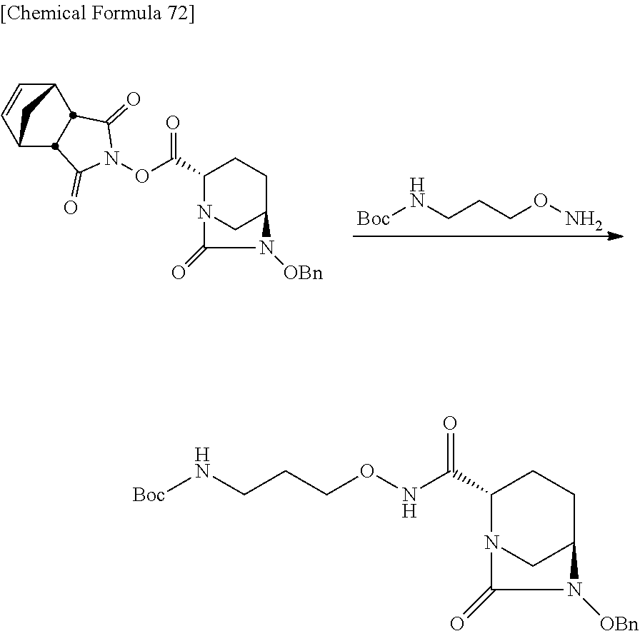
C1(C(ON2C(=O)C3C4C=CC(C3C2=O)C4)=O)N2CC(CC1)N([OBn])C2=O.C(CCON)N[Boc].C1(C(NOCCCN[Boc])=O)N2CC(CC1)N([OBn])C2=O
